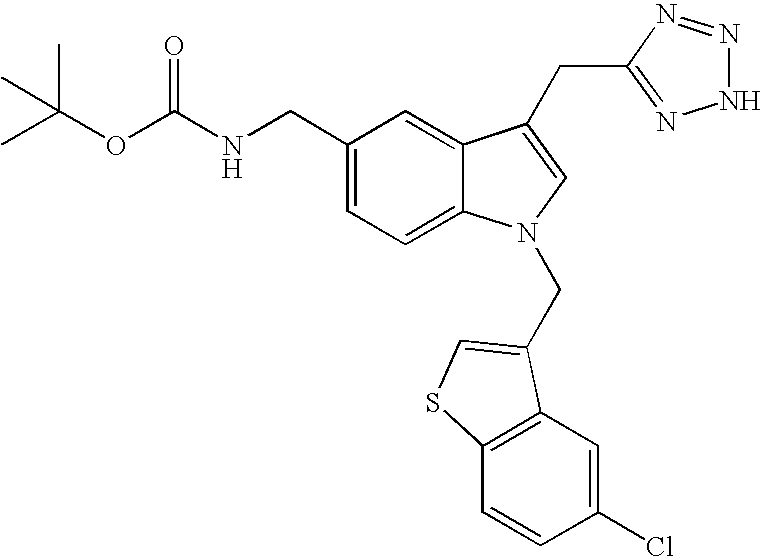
CC(OC(NCC1=CC=C2C(=C1)C(CC1=NNN=N1)=CN2CC1=CSC2=C1C=C(Cl)C=C2)=O)(C)C
